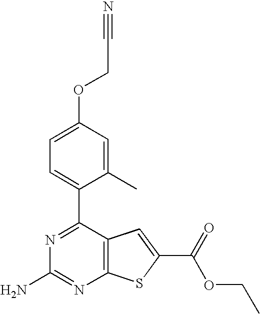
N1=C(C2=CC=C(OCC#N)C=C2C)C2=C(N=C1N)SC(C(=O)OCC)=C2
